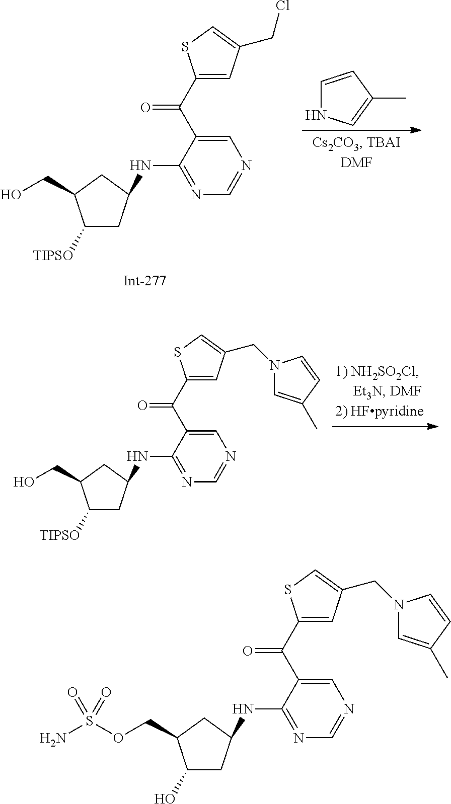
C1([TIPSO])CC(NC2=NC=NC=C2C(=O)C2=CC(CCl)=CS2)CC1CO.C1=CC(C)=CN1.C1([TIPSO])CC(NC2=NC=NC=C2C(=O)C2=CC(CN3C=C(C)C=C3)=CS2)CC1CO.C1(O)CC(NC2=NC=NC=C2C(=O)C2=CC(CN3C=C(C)C=C3)=CS2)CC1COS(N)(=O)=O
